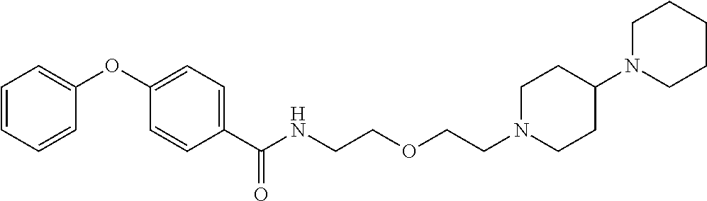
C(NCCOCCN1CCC(N2CCCCC2)CC1)(C1=CC=C(OC2=CC=CC=C2)C=C1)=O
